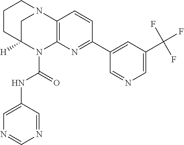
C1CC2([H])N(C(=O)NC3=CN=CN=C3)C3=C(N(C1)C2)C=CC(C1=CC(C(F)(F)F)=CN=C1)=N3
